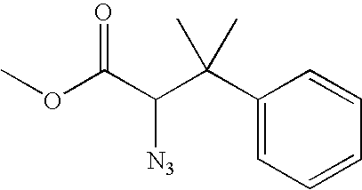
COC(C(C(C1=CC=CC=C1)(C)C)[N3])=O
